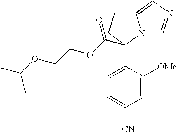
C1=C(C2(C(OCCOC(C)C)=O)N3C(=CN=C3)CC2)C([OMe])=CC([CN])=C1
